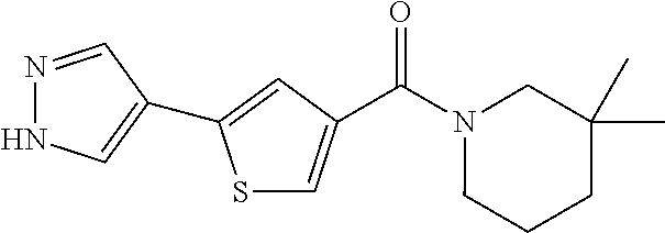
C(N1CCCC(C)(C)C1)(=O)C1=CSC(C2=CNN=C2)=C1
